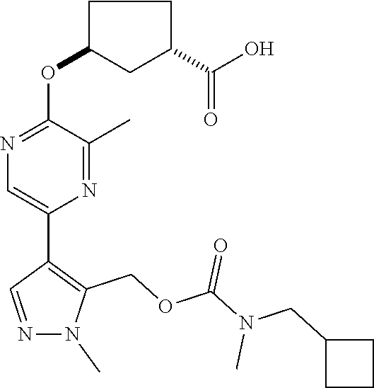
C1C(OC2=NC=C(C3=C(COC(=O)N(C)CC4CCC4)N(C)N=C3)N=C2C)CC(C(O)=O)C1
